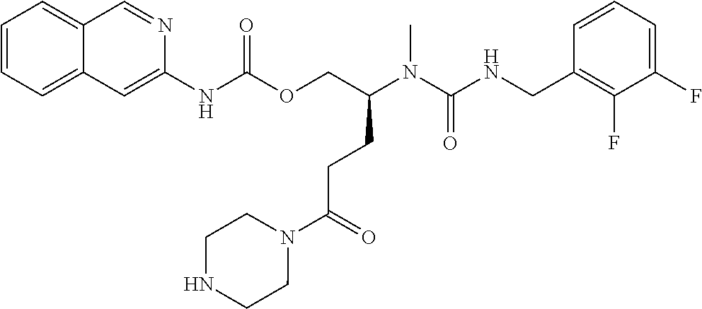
C1=CC(CNC(N(C(COC(NC2=CC3=CC=CC=C3C=N2)=O)CCC(N2CCNCC2)=O)C)=O)=C(F)C(F)=C1
